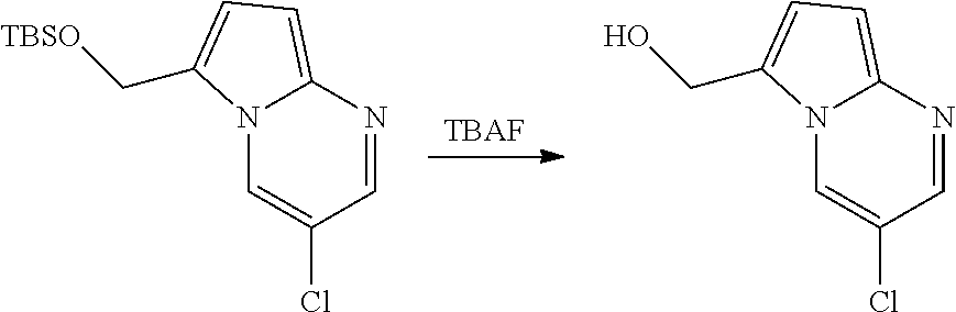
[TBAF].C1=C(Cl)C=NC2=CC=C(C[TBSO])N12.C1=C(Cl)C=NC2=CC=C(CO)N12
